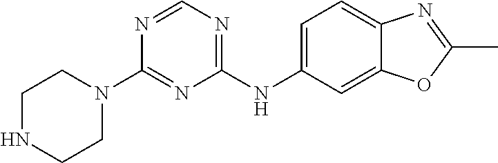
C1NCCN(C2=NC(NC3=CC=C4C(=C3)OC(C)=N4)=NC=N2)C1
